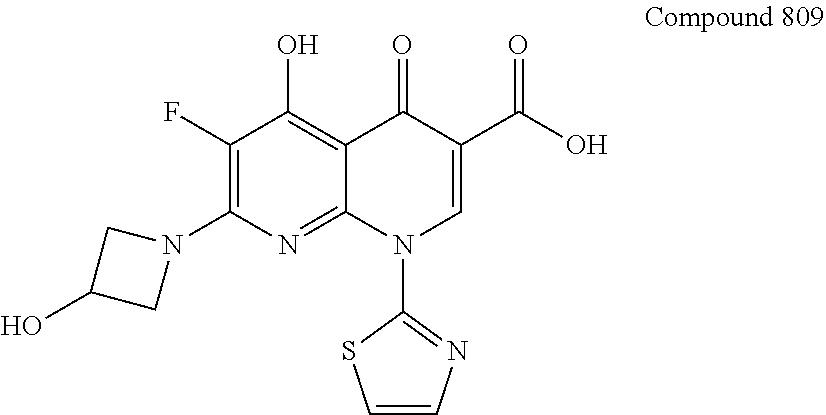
C1(F)=C(N2CC(O)C2)N=C2C(=C1O)C(=O)C(C(O)=O)=CN2C1=NC=CS1
